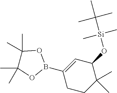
C1(O[Si](C(C)(C)C)(C)C)C=C(B2OC(C)(C)C(C)(C)O2)CCC1(C)C
